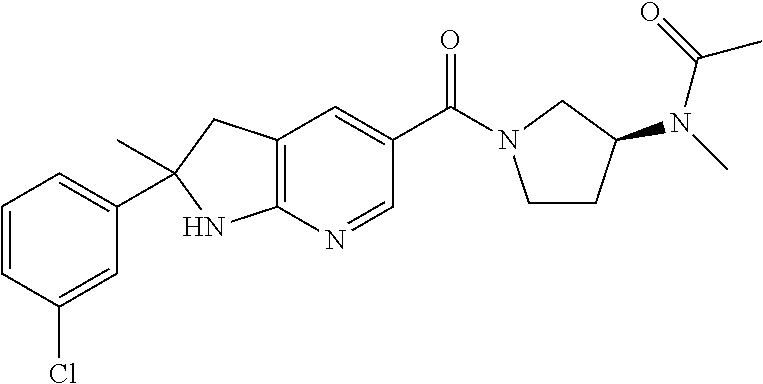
N(C1CCN(C(C2=CC3=C(N=C2)NC(C2=CC=CC(Cl)=C2)(C)C3)=O)C1)(C(C)=O)C
